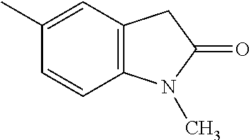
C12=C(N(C)C(=O)C1)C=CC(C)=C2
